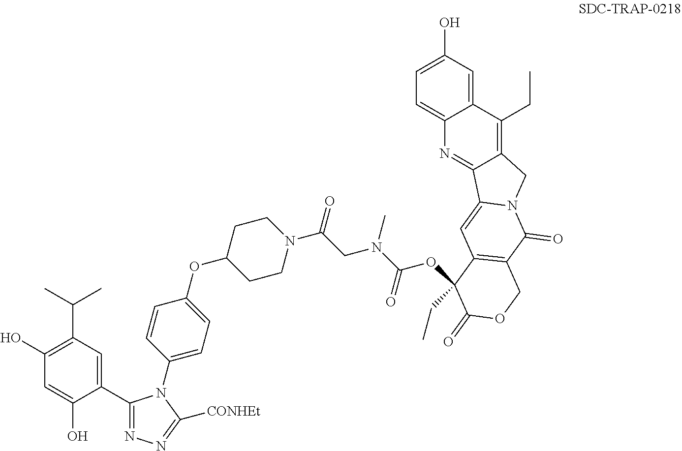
C1(O)=C(C(C)C)C=C(C2=NN=C([CONHEt])N2C2=CC=C(OC3CCN(C(CN(C(OC4(CC)C5=C(C(=O)N6C(=C5)C5=NC7=CC=C(O)C=C7C(CC)=C5C6)COC4=O)=O)C)=O)CC3)C=C2)C(O)=C1
